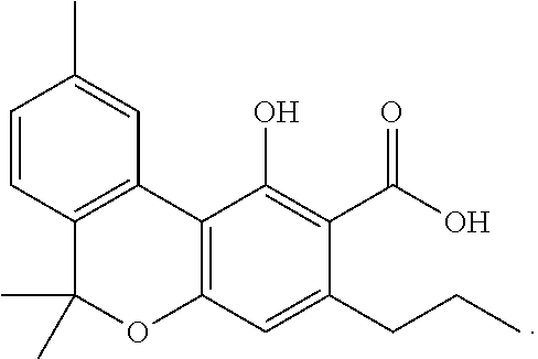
C1=CC2=C(C=C1C)C1=C(OC2(C)C)C=C(CCC)C(C(O)=O)=C1O
